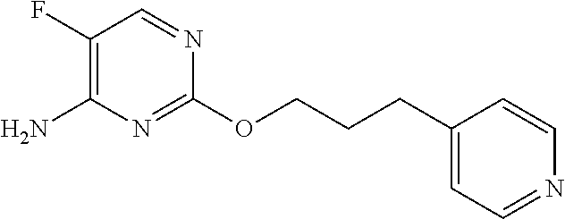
C(COC1=NC(N)=C(F)C=N1)CC1=CC=NC=C1
